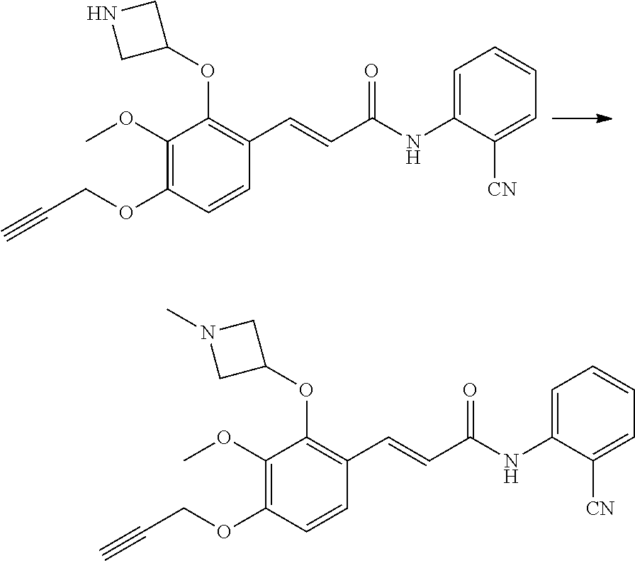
C1(OC2CNC2)=C(C=CC(NC2=CC=CC=C2[CN])=O)C=CC(OCC#C)=C1OC.C1(OC2CN(C)C2)=C(C=CC(NC2=CC=CC=C2[CN])=O)C=CC(OCC#C)=C1OC
